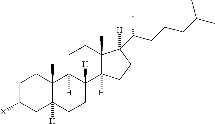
C1C([X])CC2([H])C(C)(C1)C1([H])C([H])(CC2)C2([H])C(C)(CC1)C(C(CCCC(C)C)C)([H])CC2
